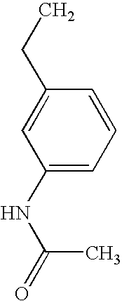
C1(NC(=O)C)=CC=CC(CC)=C1
